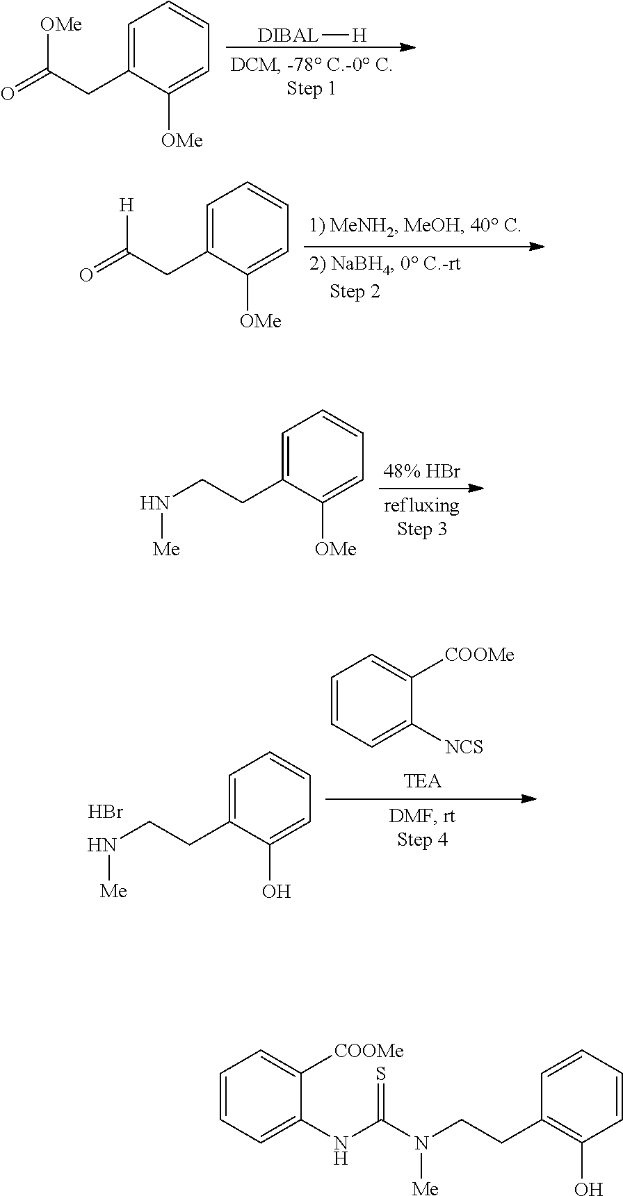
[DIBAL][H].C1=C(CC(=O)[OMe])C([OMe])=CC=C1.C1=C(CC(=O)[H])C([OMe])=CC=C1.C1=C(CCN[Me])C([OMe])=CC=C1.C1=C(CCN[Me])C(O)=CC=C1.Br.C1=CC=C([NCS])C([COOMe])=C1.C1=CC=C(NC(=S)N([Me])CCC2=C(O)C=CC=C2)C([COOMe])=C1
